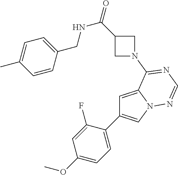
C1=C2N(C=C1C1=CC=C(OC)C=C1F)N=CN=C2N1CC(C(=O)NCC2=CC=C(C)C=C2)C1
